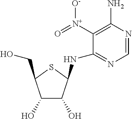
C1=NC(N)=C([N+](=O)[O-])C(NC2C(O)C(O)C(CO)S2)=N1
